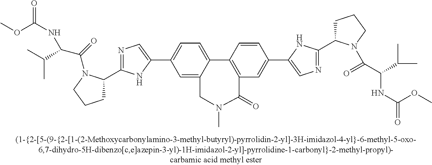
C1C(C2=NC=C(C3=CC=C4C(=C3)CN(C)C(=O)C3=C4C=CC(C4=CN=C(C5CCCN5C(=O)C(C(C)C)NC(=O)OC)N4)=C3)N2)N(C(=O)C(C(C)C)NC(OC)=O)CC1
